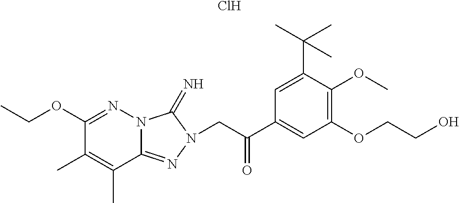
CCOC1=NN2C(=NN(CC(C3=CC(OCCO)=C(OC)C(C(C)(C)C)=C3)=O)C2=N)C(C)=C1C.Cl
